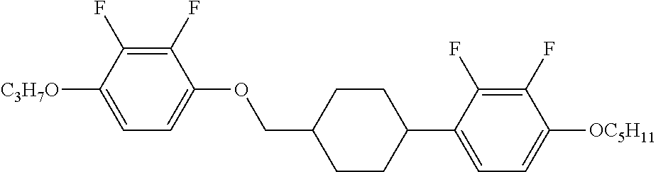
C1(F)=C(F)C([C3H7O])=CC=C1OCC1CCC(C2=CC=C([OC5H11])C(F)=C2F)CC1
